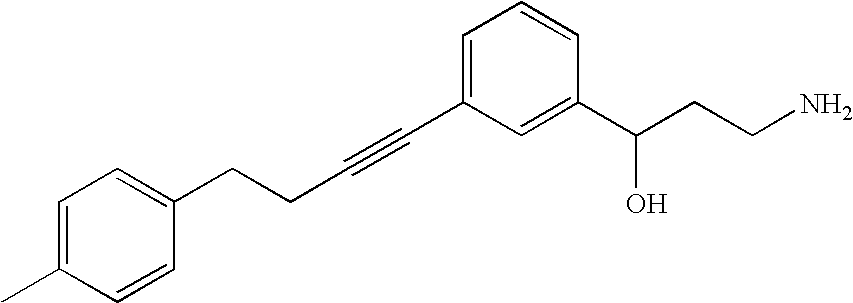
C(C1=CC=C(C)C=C1)CC#CC1=CC=CC(C(CCN)O)=C1
